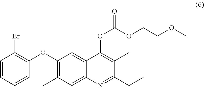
O(C1=C(C)C=C2C(=C1)C(OC(=O)OCCOC)=C(C)C(CC)=N2)C1=C(Br)C=CC=C1
